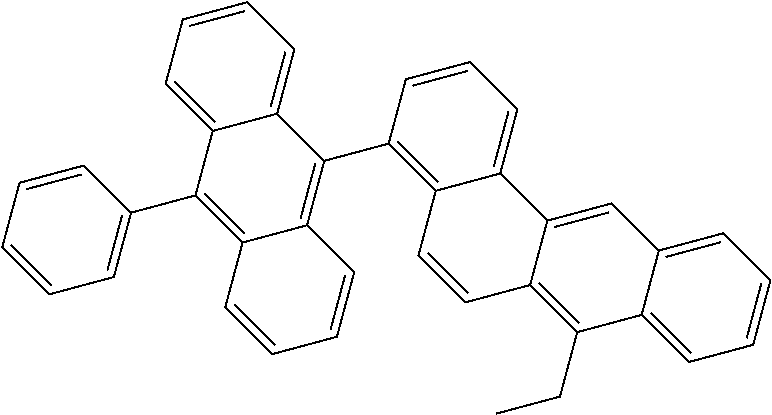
C1=CC=CC=C1C1=C2C(=C(C3=C4C(=CC=C3)C3=CC5=CC=CC=C5C(CC)=C3C=C4)C3=CC=CC=C13)C=CC=C2
